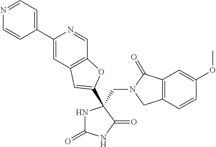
C(N1CC2=C(C1=O)C=C(OC)C=C2)C1(C2=CC3=C(C=NC(C4=CC=NC=C4)=C3)O2)NC(=O)NC1=O
